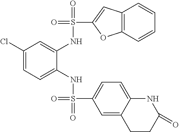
C1(Cl)=CC=C(NS(=O)(C2=CC=C3C(=C2)CCC(=O)N3)=O)C(NS(=O)(C2=CC3=C(O2)C=CC=C3)=O)=C1
